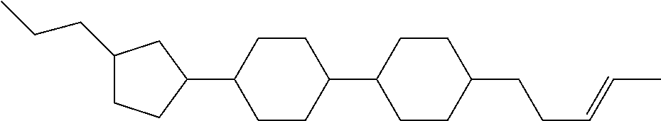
C1(CCC)CCC(C2CCC(C3CCC(CCC=CC)CC3)CC2)C1
